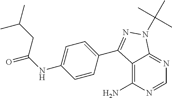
C1=NC(N)=C2C(=N1)N(C(C)(C)C)N=C2C1=CC=C(NC(=O)CC(C)C)C=C1
